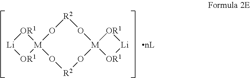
O1[R2]O[M]2(O[R2]O[M]13[OR1][Li][OR1]3)[OR1][Li][OR1]2.[nL]
